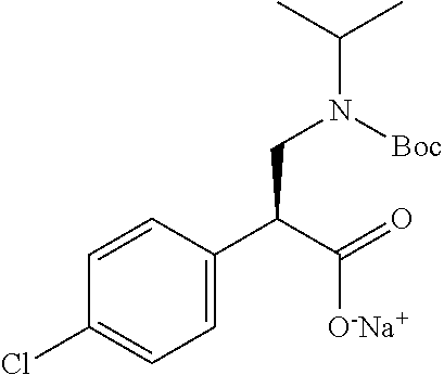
C1=C(C(C(=O)[O-Na+])CN([Boc])C(C)C)C=CC(Cl)=C1
